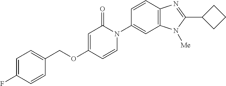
C1(COC2=CC(=O)N(C3=CC4=C(C=C3)N=C(C3CCC3)N4[Me])C=C2)=CC=C(F)C=C1
